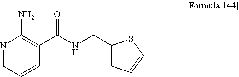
N1=CC=CC(C(NCC2=CC=CS2)=O)=C1N
